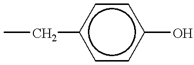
CCc1ccc(O)cc1
